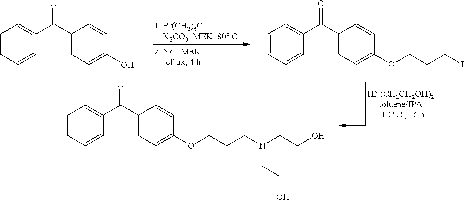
C1=CC=CC(C(C2=CC=C(OCCCN(CCO)CCO)C=C2)=O)=C1.C1=CC=CC(C(C2=CC=C(OCCCI)C=C2)=O)=C1.C1=CC=CC(C(C2=CC=C(O)C=C2)=O)=C1
